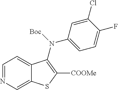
C1=NC=C2C(=C1)C(N(C1=CC=C(F)C(Cl)=C1)[Boc])=C([COOMe])S2
